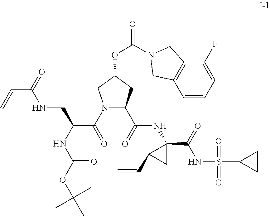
N1(C(=O)C(NC(OC(C)(C)C)=O)CNC(C=C)=O)C(C(=O)NC2(C(=O)NS(C3CC3)(=O)=O)C(C=C)C2)CC(OC(=O)N2CC3=C(C=CC=C3F)C2)C1
